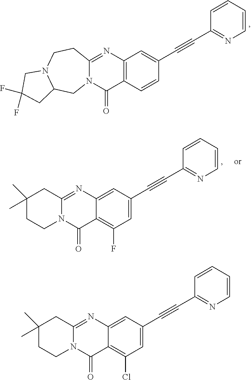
C12=C(C=CC(C#CC3=NC=CC=C3)=C1)C(=O)N1C(=N2)CCN2C(C1)CC(F)(F)C2.C12=CC(C#CC3=NC=CC=C3)=CC(F)=C1C(=O)N1C(=N2)CC(C)(C)CC1.C12=CC(C#CC3=NC=CC=C3)=CC(Cl)=C1C(=O)N1C(=N2)CC(C)(C)CC1
